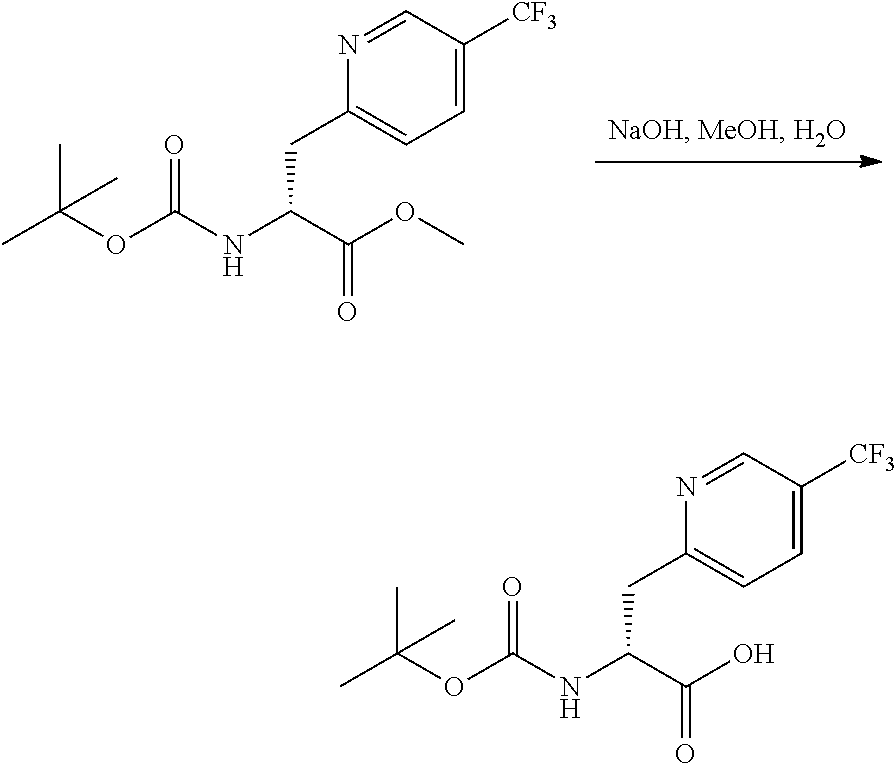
CC(OC(NC(C(OC)=O)CC1=CC=C([CF3])C=N1)=O)(C)C.CC(OC(NC(C(O)=O)CC1=CC=C([CF3])C=N1)=O)(C)C
